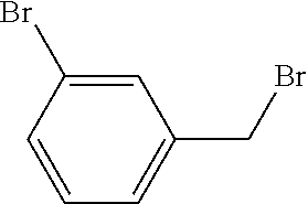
C1=C(Br)C=CC=C1CBr
